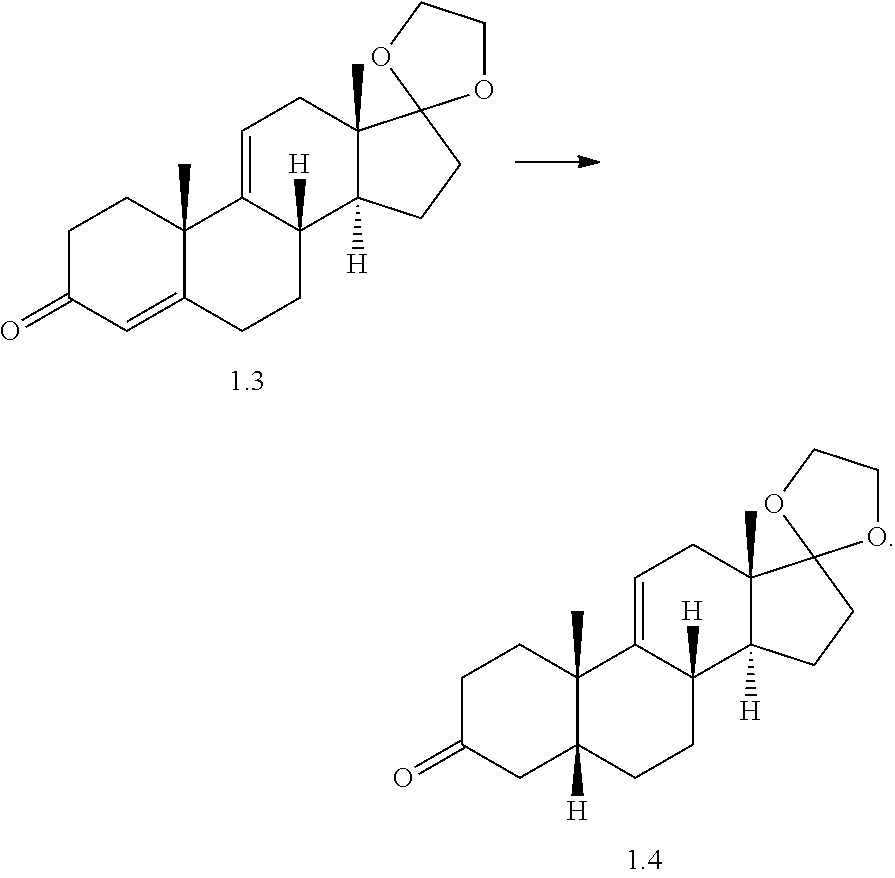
C1C(=O)CC2([H])C(C)(C1)C1=CCC3(C)C([H])(C1([H])CC2)CCC31OCCO1.C1C(=O)C=C2C(C)(C1)C1=CCC3(C)C([H])(C1([H])CC2)CCC31OCCO1
